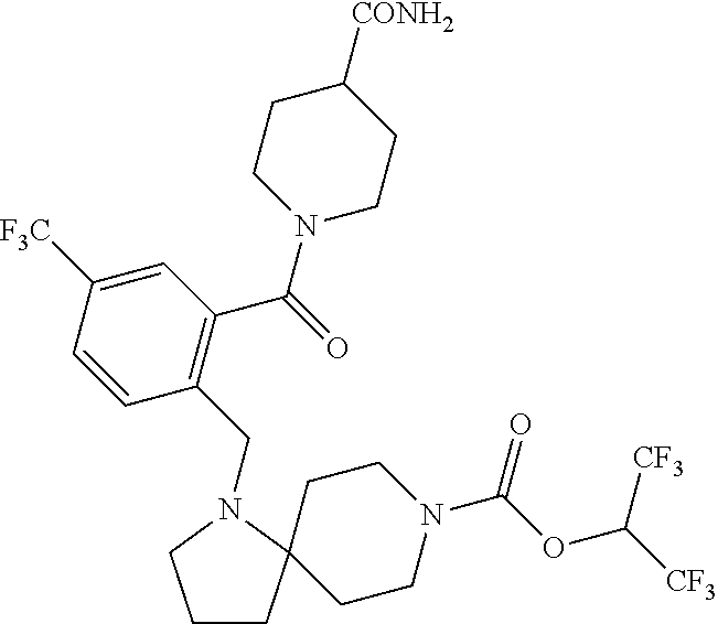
C1CC2(CCN(C(OC([CF3])[CF3])=O)CC2)N(CC2=C(C(=O)N3CCC([CONH2])CC3)C=C([F3C])C=C2)C1
